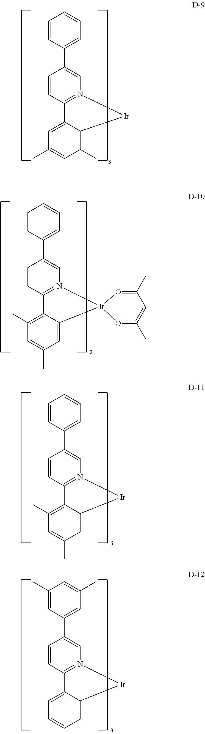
C1(C2=CC=CC=C2)=CN2=C(C=C1)C1=C(C)C=C(C)C=C1[Ir]21OC(C)=CC(C)=O1.C1(C2=CC=CC=C2)=CN2=C(C=C1)C1=C(C)C=C(C)C=C1[Ir]2.C1(C2=CC(C)=CC(C)=C2)=CN2=C(C=C1)C1=CC=CC=C1[Ir]2.C1=CC(C2=CN3=C(C=C2)C2=CC(C)=CC(C)=C2[Ir]3)=CC=C1
